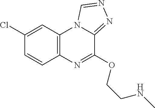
C12=C(C=C(Cl)C=C1)N1C(=NN=C1)C(OCCNC)=N2
